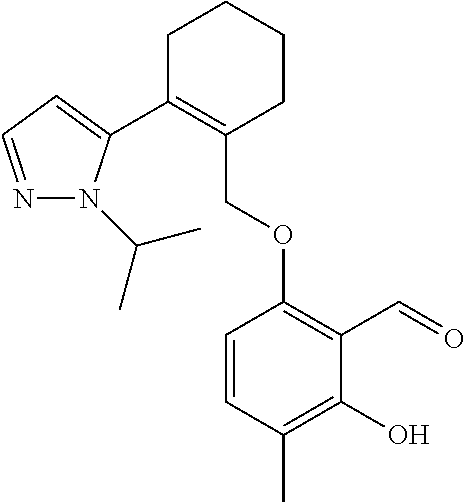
C1C(C2=CC=NN2C(C)C)=C(COC2=C(C=O)C(O)=C(C)C=C2)CCC1
